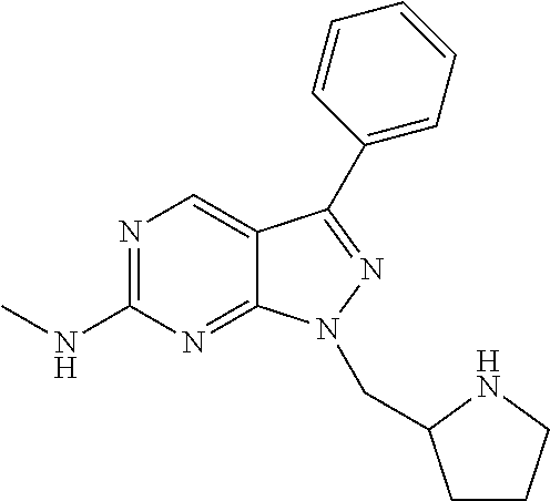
N1=C(NC)N=C2C(=C1)C(C1=CC=CC=C1)=NN2CC1CCCN1
